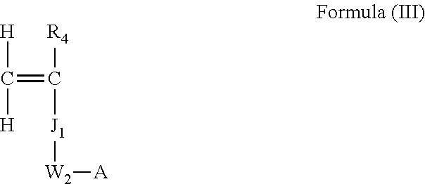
C(=C([R4])[J1][W2][A])([H])[H]
